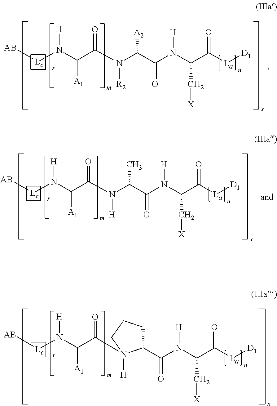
[AB][Lc]N(C(C(N(C(C(N(C(C([La][D1])=O)C[X])[H])=O)[A2])[R2])=O)[A1])[H].[AB][Lc]N(C(C(N(C(C(N(C(C([La][D1])=O)C[X])[H])=O)C)[H])=O)[A1])[H].[AB][Lc]N(C(C(=O)N1([H])C(C(N(C(C([La][D1])=O)C[X])[H])=O)CCC1)[A1])[H]
